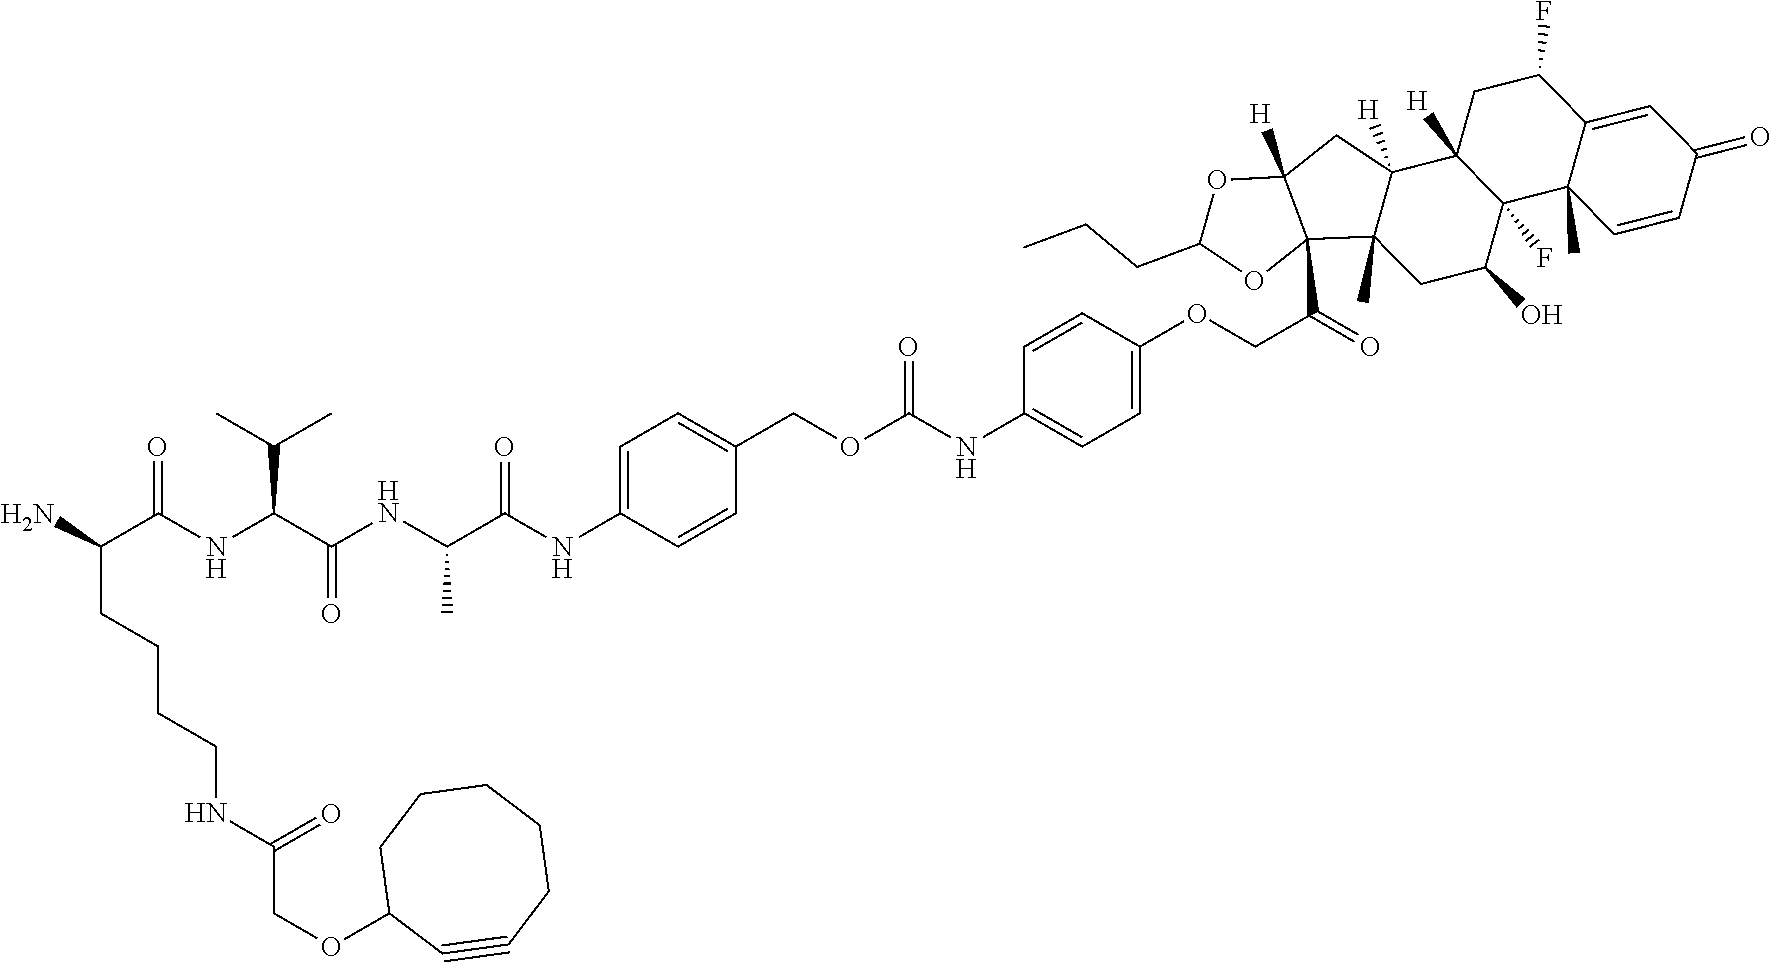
N(C(C(NC(C(NC1=CC=C(COC(NC2=CC=C(OCC(C34C([H])(CC5([H])C3(C)CC(O)C3(F)C5([H])CC(F)C5=CC(=O)C=CC35C)OC(CCC)O4)=O)C=C2)=O)C=C1)=O)C)=O)C(C)C)C(C(N)CCCCNC(COC1CCCCCC#C1)=O)=O
